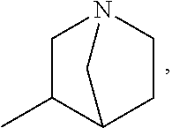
C1N2CC(C)C(C1)C2
